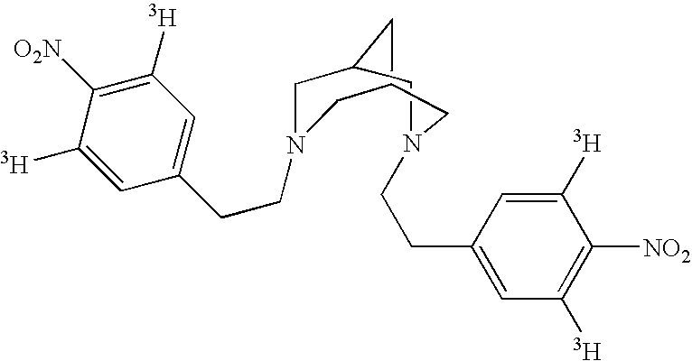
C1C2CC(CN1CCC1=CC([T])=C([O2N])C([T])=C1)CN(CCC1=CC([T])=C([NO2])C([T])=C1)C2
